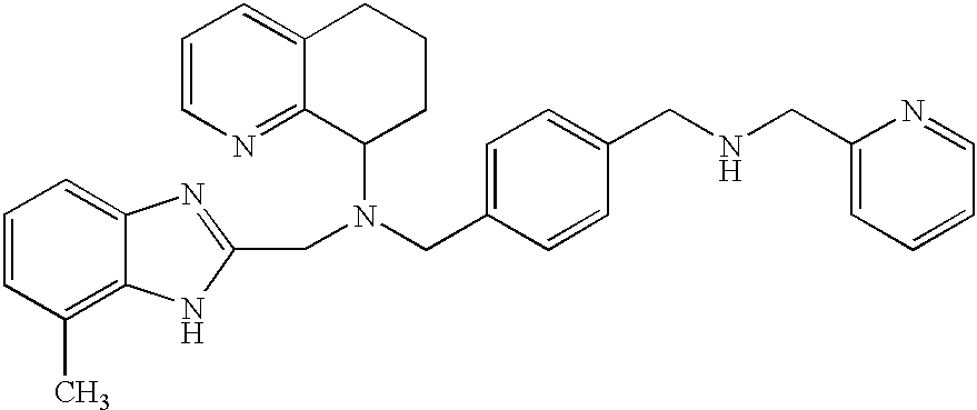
C1=CC(CNCC2=CC=CC=N2)=CC=C1CN(C1CCCC2=CC=CN=C12)CC1=NC2=CC=CC(C)=C2N1
